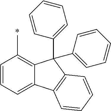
C1=CC=C2C(=C1C)C(C1=CC=CC=C1)(C1=CC=CC=C1)C1=C2C=CC=C1
